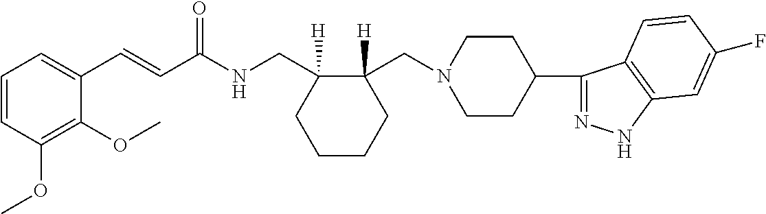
C1(C=CC(NCC2([H])C(CN3CCC(C4=NNC5=C4C=CC(F)=C5)CC3)([H])CCCC2)=O)=CC=CC(OC)=C1OC
